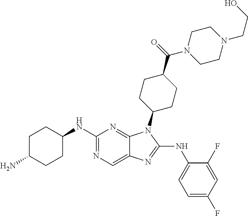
N1=C(NC2CCC(N)CC2)N=C2C(=C1)N=C(NC1=CC=C(F)C=C1F)N2C1CCC(C(N2CCN(CCO)CC2)=O)CC1
